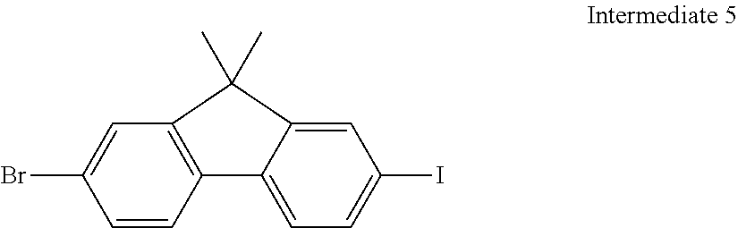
C12=C(C=C(Br)C=C1)C(C)(C)C1=CC(I)=CC=C21
